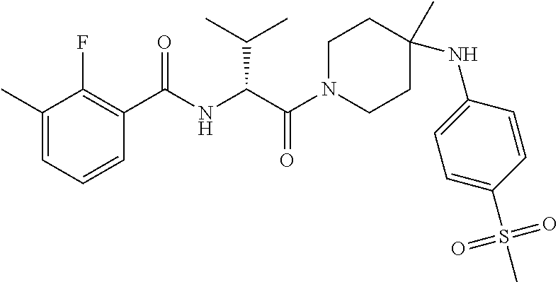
C1N(C(C(NC(C2=C(F)C(C)=CC=C2)=O)C(C)C)=O)CCC(C)(NC2=CC=C(S(=O)(=O)C)C=C2)C1
